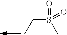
C(S(=O)(C)=O)C
